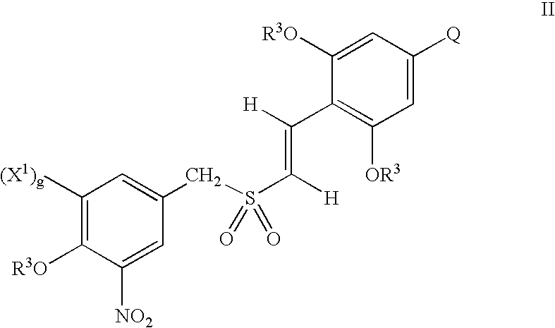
[R3O]C1=C([(X1)g])C=C(CS(C(=C([H])C2=C([OR3])C=C([Q])C=C2[R3O])[H])(=O)=O)C=C1[NO2]
